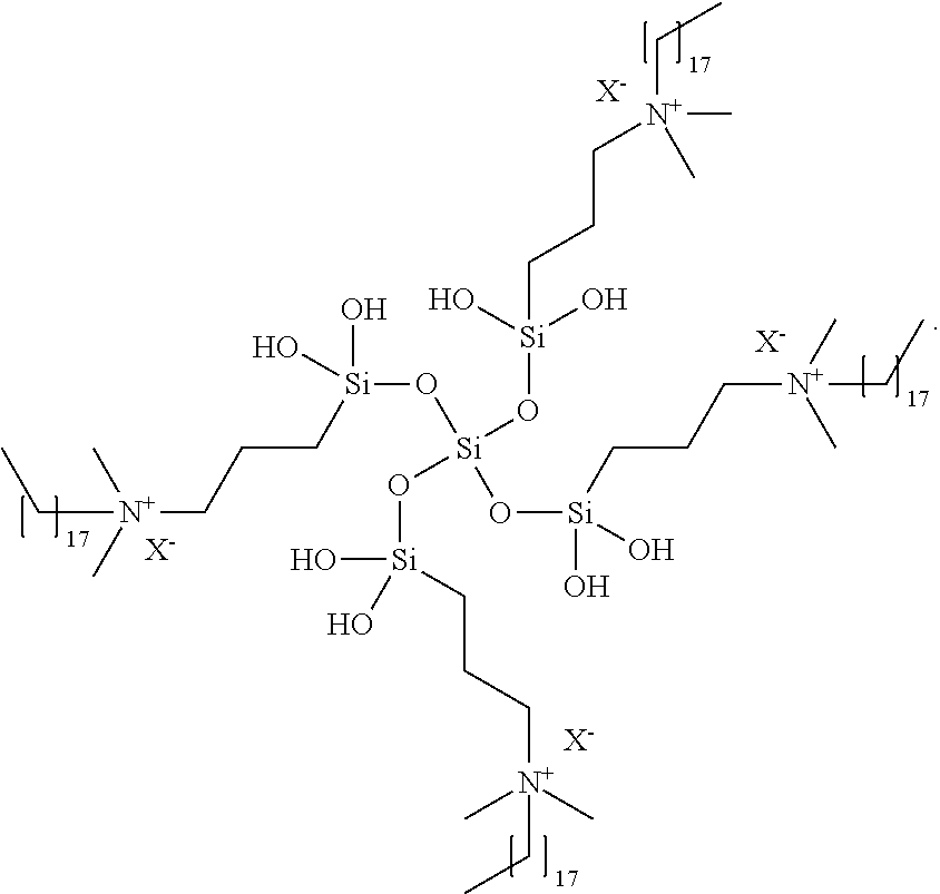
[Si](O[Si](O[Si](O)(O)CCC[N+](CC)(C)C)(O[Si](O)(CCC[N+](C)(C)CC)O)O[Si](CCC[N+](C)(C)CC)(O)O)(CCC[N+](C)(C)CC)(O)O.[X-].[X-].[X-].[X-]
